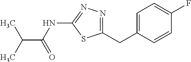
C1=C(CC2=NN=C(NC(C(C)C)=O)S2)C=CC(F)=C1
